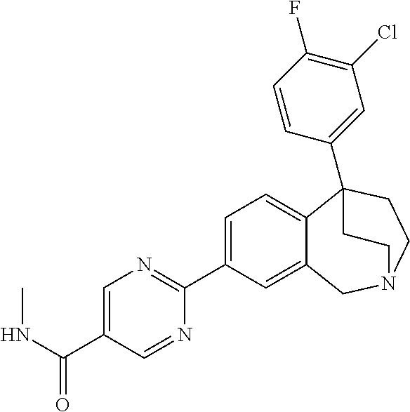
C1=C(C2=NC=C(C(NC)=O)C=N2)C=C2C(=C1)C1(C3=CC(Cl)=C(F)C=C3)CCN(C2)CC1
